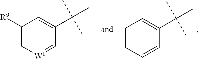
C1=CC=CC(C(C)(C)C)=C1.C1([R9])=C[W1]=CC(C(C)(C)C)=C1
